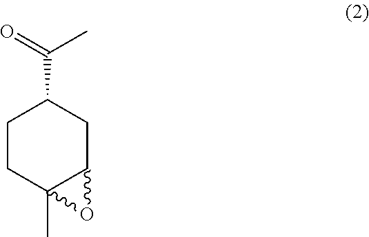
C1CC2(C)C(CC1C(C)=O)O2
